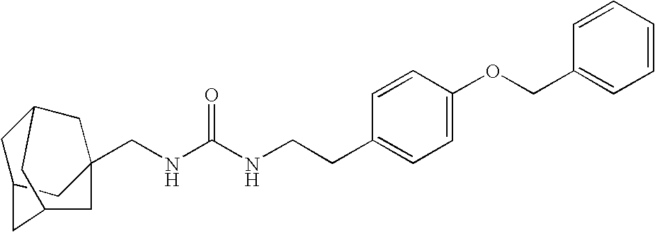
C1C2CC3(CNC(NCCC4=CC=C(OCC5=CC=CC=C5)C=C4)=O)CC1CC(C2)C3
